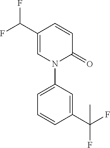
N1(C2=CC=CC(C(F)(C)F)=C2)C(=O)C=CC(C(F)F)=C1
